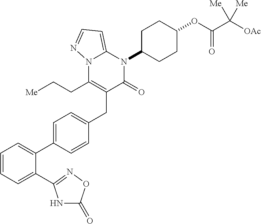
C1=CC=C(C2=NOC(=O)N2)C(C2=CC=C(CC3=C(CC[Me])N4C(=CC=N4)N(C4CCC(OC(C([OAc])([Me])[Me])=O)CC4)C3=O)C=C2)=C1
